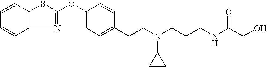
C1=CC2=C(C=C1)SC(OC1=CC=C(CCN(CCCNC(CO)=O)C3CC3)C=C1)=N2
